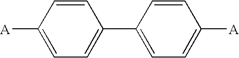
C1=C([A])C=CC(C2=CC=C([A])C=C2)=C1
